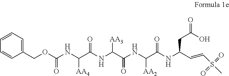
C(NC(C(NC(C(NC(C(NC(C=CS(C)(=O)=O)CC(=O)O)=O)[AA2])=O)[AA3])=O)[AA4])(OCC1=CC=CC=C1)=O
